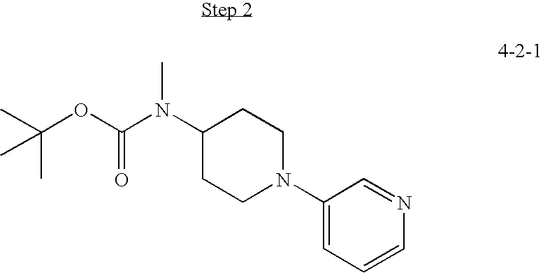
C1(N2CCC(N(C(=O)OC(C)(C)C)C)CC2)=CC=CN=C1
